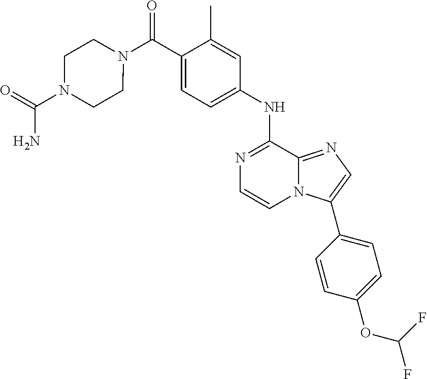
N1(C(C2=CC=C(NC3=NC=CN4C3=NC=C4C3=CC=C(OC(F)F)C=C3)C=C2C)=O)CCN(C(=O)N)CC1
